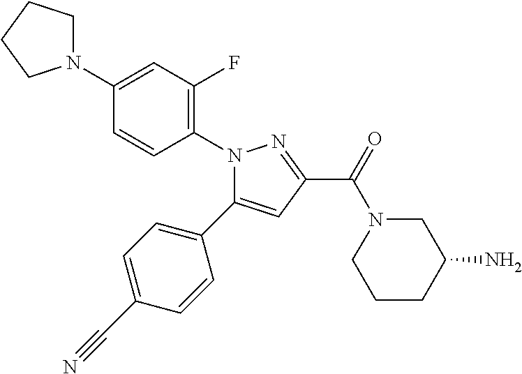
C1(C2=CC(C(=O)N3CCCC(N)C3)=NN2C2=C(F)C=C(N3CCCC3)C=C2)=CC=C(C#N)C=C1
